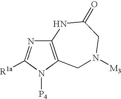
C12=C(N([P4])C([R1a])=N1)CN([M3])CC(=O)N2
